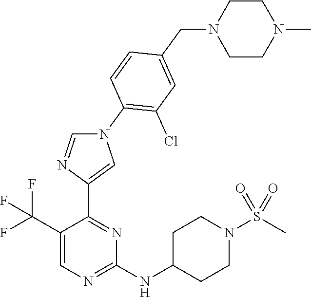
C1(C(F)(F)F)=CN=C(NC2CCN(S(C)(=O)=O)CC2)N=C1C1=CN(C2=C(Cl)C=C(CN3CCN(C)CC3)C=C2)C=N1
